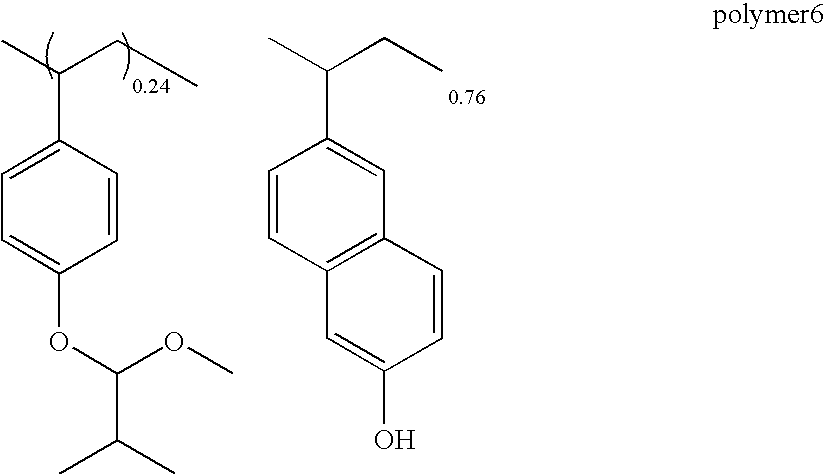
C12=C(C=CC(C(C)CC)=C1)C=C(O)C=C2.C1=CC(C(C)CC)=CC=C1OC(OC)C(C)C
